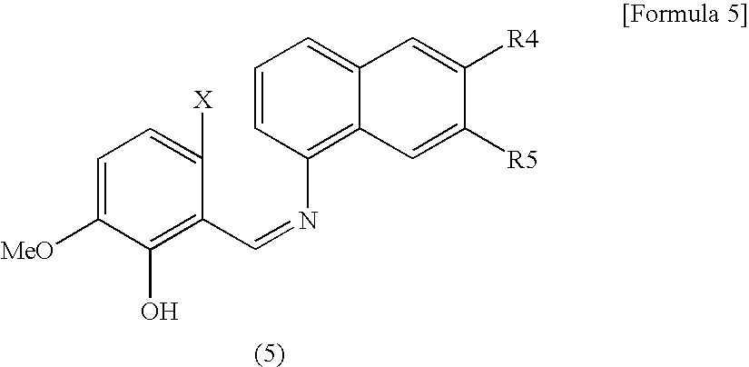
C1=C([MeO])C(O)=C(C=NC2=C3C(=CC=C2)C=C([R4])C([R5])=C3)C([X])=C1
